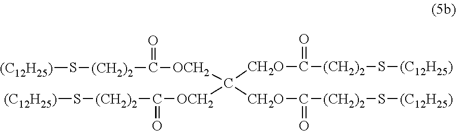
[(C12H25)]S[(CH2)2]C(=O)[OCH2]C([CH2O]C(=O)[(CH2)2]S[(C12H25)])([OCH2]C([(CH2)2]S[(C12H25)])=O)[CH2O]C(=O)[(CH2)2]S[(C12H25)]
